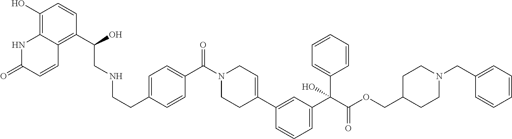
C1(O)=C2C(=C(C(CNCCC3=CC=C(C(N4CCC(C5=CC(C(C(OCC6CCN(CC7=CC=CC=C7)CC6)=O)(C6=CC=CC=C6)O)=CC=C5)=CC4)=O)C=C3)O)C=C1)C=CC(=O)N2
